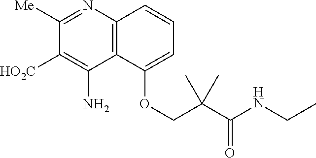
N1=C([Me])C([HO2C])=C(N)C2=C1C=CC=C2OCC(C(NCC)=O)(C)C
